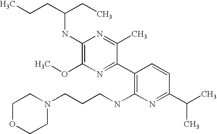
C1(NC(CC)CCC)=C(OC)N=C(C2=C(NCCCN3CCOCC3)N=C(C(C)C)C=C2)C(C)=N1
